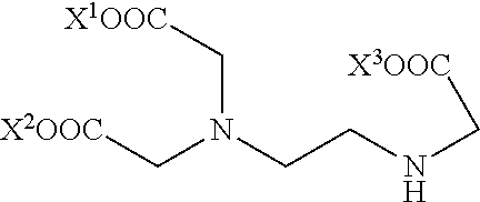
[X2OOC]CN(CCNC[X3OOC])C[X1OOC]
